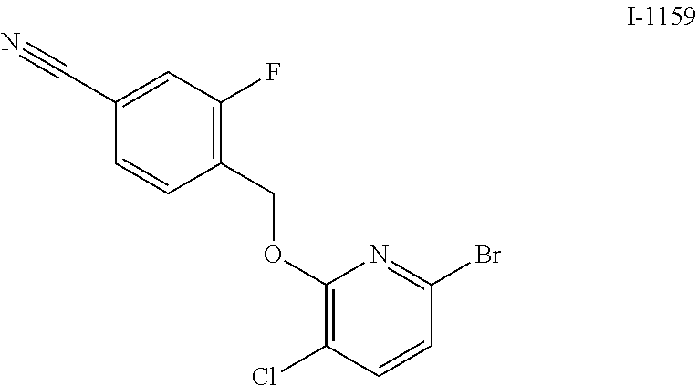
C1(OCC2=C(F)C=C(C#N)C=C2)=C(Cl)C=CC(Br)=N1
